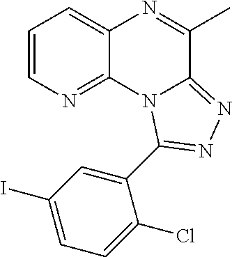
C1=CN=C2C(=C1)N=C(C)C1=NN=C(C3=CC(I)=CC=C3Cl)N21
